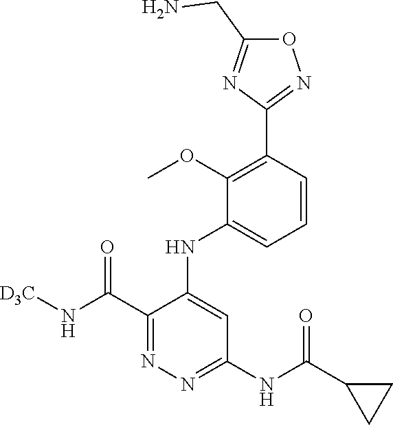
C1(C(=O)N[D3C])=NN=C(NC(=O)C2CC2)C=C1NC1=CC=CC(C2=NOC(CN)=N2)=C1OC
